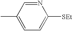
C1=C(C)C=NC([SEt])=C1
